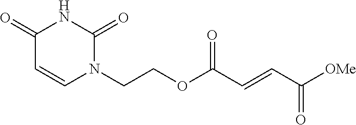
C(COC(C=CC([OMe])=O)=O)N1C(=O)NC(=O)C=C1
